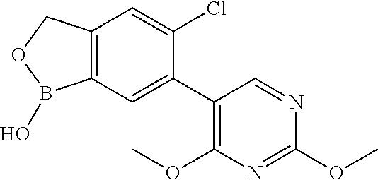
C12=C(COB1O)C=C(Cl)C(C1=C(OC)N=C(OC)N=C1)=C2
